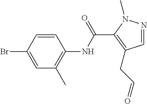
C1=CC(Br)=CC(C)=C1NC(C1=C(CC=O)C=NN1C)=O
